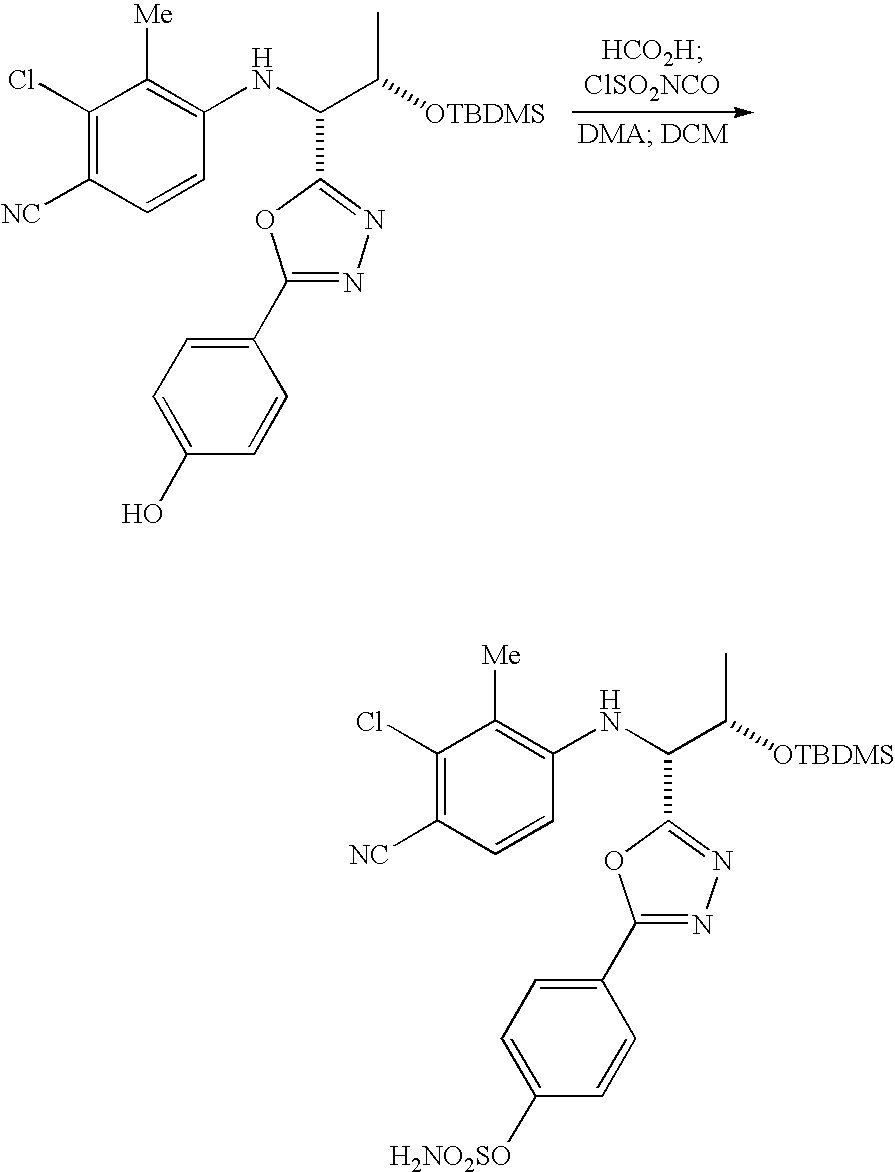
C1(Cl)=C([NC])C=CC(NC(C(C)[OTBDMS])C2=NN=C(C3=CC=C(O)C=C3)O2)=C1[Me].C1(Cl)=C([NC])C=CC(NC(C(C)[OTBDMS])C2=NN=C(C3=CC=C([H2NO2SO])C=C3)O2)=C1[Me]
